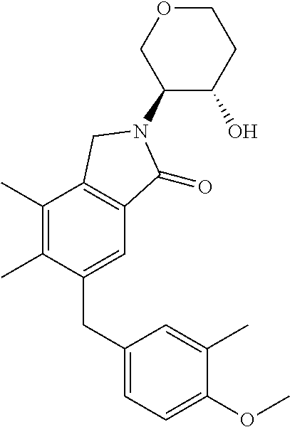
C1(C)=C(C)C(CC2=CC=C(OC)C(C)=C2)=CC2=C1CN(C1C(O)CCOC1)C2=O
